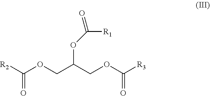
[R2]C(OCC(COC([R3])=O)OC([R1])=O)=O
